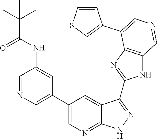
C1=NC=C(C2=CN=C3C(=C2)C(C2=NC4=C(N2)C=NC=C4C2=CSC=C2)=NN3)C=C1NC(C(C)(C)C)=O
